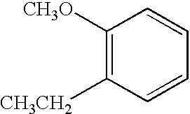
C1([CH3O])=C([CH3CH2])C=CC=C1
